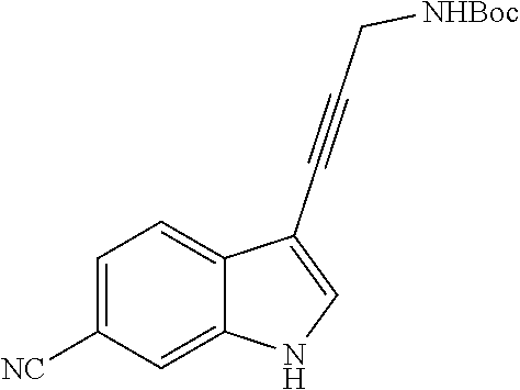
C1=C([NC])C=C2C(=C1)C(C#CC[NHBoc])=CN2
